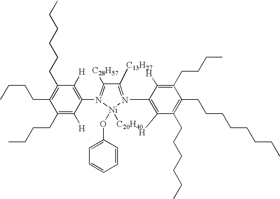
C1(N2=C([C28H57])C([C13H27])=N(C3=C([H])C(CCCCCC)=C(CCCCCCCC)C(CCCC)=C3[H])[Ni]2(OC2=CC=CC=C2)[C20H40])=C([H])C(CCCCCC)=C(CCCC)C(CCCC)=C1[H]
